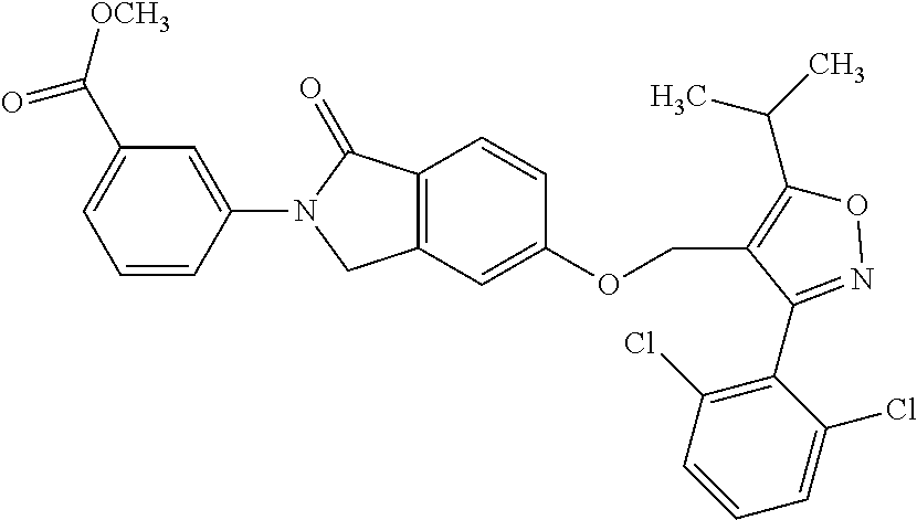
C1=CC(N2C(=O)C3=C(C2)C=C(OCC2=C(C(C)C)ON=C2C2=C(Cl)C=CC=C2Cl)C=C3)=CC(C(=O)[OCH3])=C1
